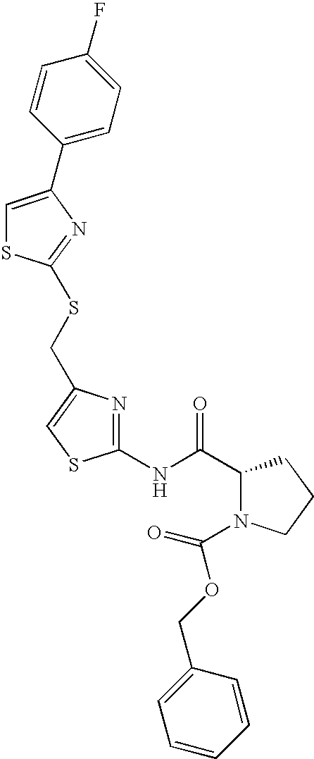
C1(NC(C2N(C(OCC3=CC=CC=C3)=O)CCC2)=O)=NC(CSC2=NC(C3=CC=C(F)C=C3)=CS2)=CS1
